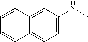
C12=CC(NC)=CC=C1C=CC=C2
